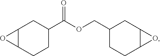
C1(COC(=O)C2CCC3C(C2)O3)CCC2C(C1)O2
